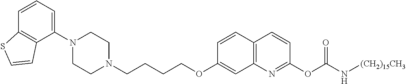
C1(N2CCN(CCCCOC3=CC4=C(C=C3)C=CC(OC(=O)N[(CH2)15CH3])=N4)CC2)=CC=CC2=C1C=CS2
